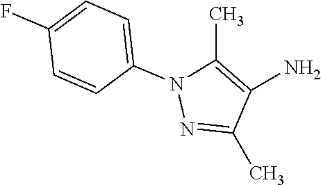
C1=C(N2N=C(C)C(N)=C2C)C=CC(F)=C1
